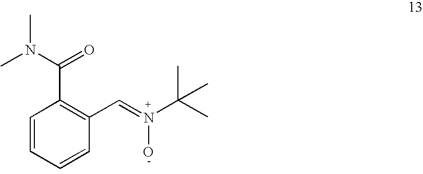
C1=CC=CC(C=N(C(C)(C)C)O)=C1C(=O)N(C)C
